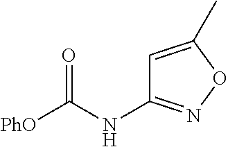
[PhO]C(NC1=NOC(C)=C1)=O
